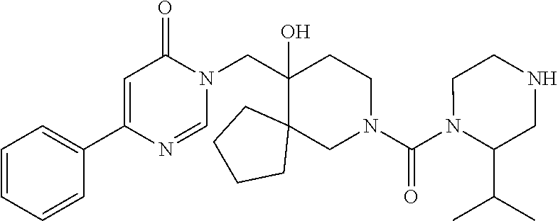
C1=C(C2=CC=CC=C2)N=CN(CC2(O)CCN(C(N3C(C(C)C)CNCC3)=O)CC23CCCC3)C1=O
